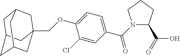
C1C2CC3CC(COC4=CC=C(C(N5C(C(=O)O)CCC5)=O)C=C4Cl)(CC1C3)C2
